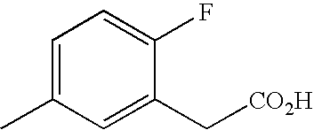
C1=C(C)C=C(C[CO2H])C(F)=C1
